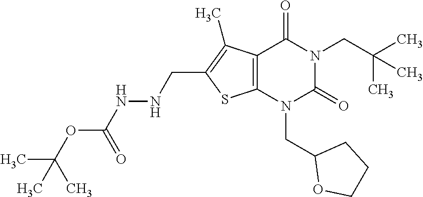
C12=C(N(CC3OCCC3)C(=O)N(CC(C)(C)C)C1=O)SC(CNNC(OC(C)(C)C)=O)=C2C
